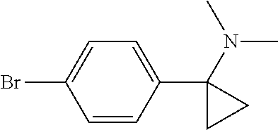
C1=CC(C2(N(C)C)CC2)=CC=C1Br
